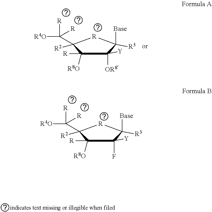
[Base]C1([R3])C([OR8])([Y])C([R8O])([R])C(C([R4O])([R])[R])([R2])[R]1.[Base]C1([R3])C(F)([Y])C([R8O])([R])C(C([R4O])([R])[R])([R2])[R]1
